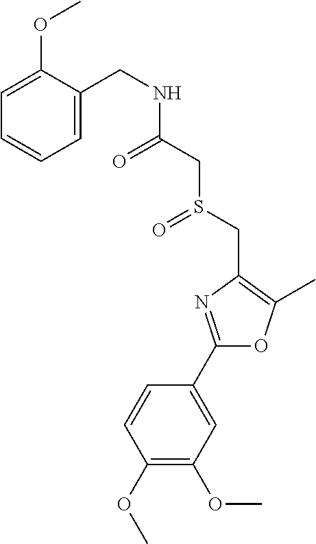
C1(OC)=C(OC)C=C(C2=NC(CS(=O)CC(=O)NCC3=CC=CC=C3OC)=C(C)O2)C=C1
